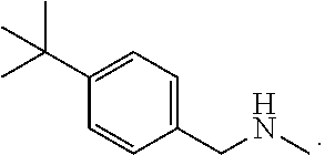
C1(CNC)=CC=C(C(C)(C)C)C=C1
